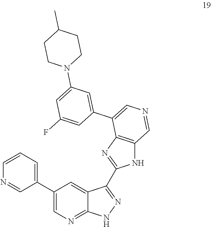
C1=CN=CC(C2=CN=C3C(=C2)C(C2=NC4=C(N2)C=NC=C4C2=CC(N4CCC(C)CC4)=CC(F)=C2)=NN3)=C1
